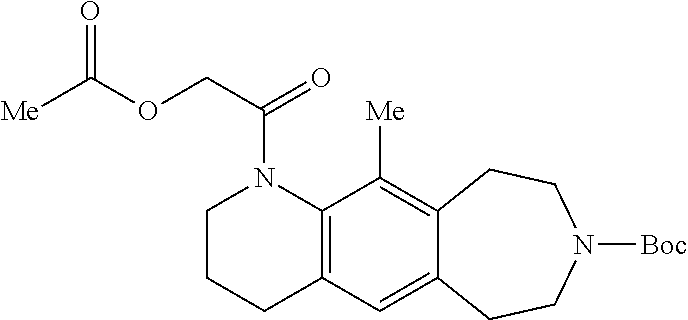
C(C(=O)N1CCCC2=C1C([Me])=C1C(=C2)CCN([Boc])CC1)OC([Me])=O
